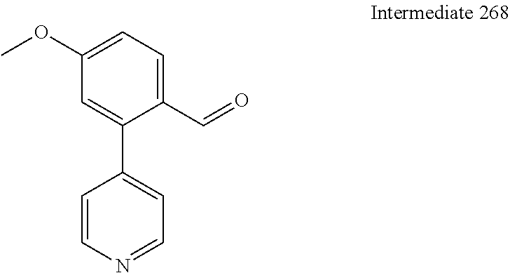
C1(OC)=CC=C(C=O)C(C2=CC=NC=C2)=C1
